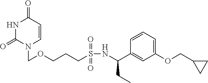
N1C(=O)N(COCCCS(NC(C2=CC(OCC3CC3)=CC=C2)CC)(=O)=O)C=CC1=O
